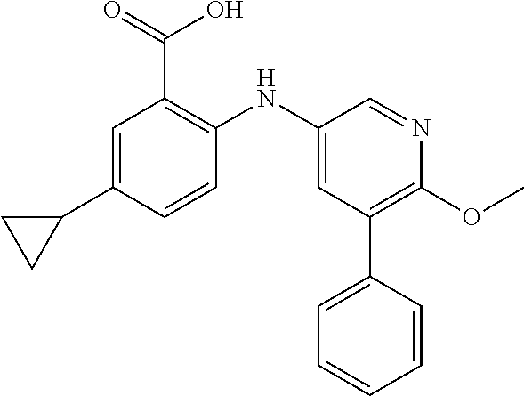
C1=C(C2CC2)C=CC(NC2=CC(C3=CC=CC=C3)=C(OC)N=C2)=C1C(=O)O
